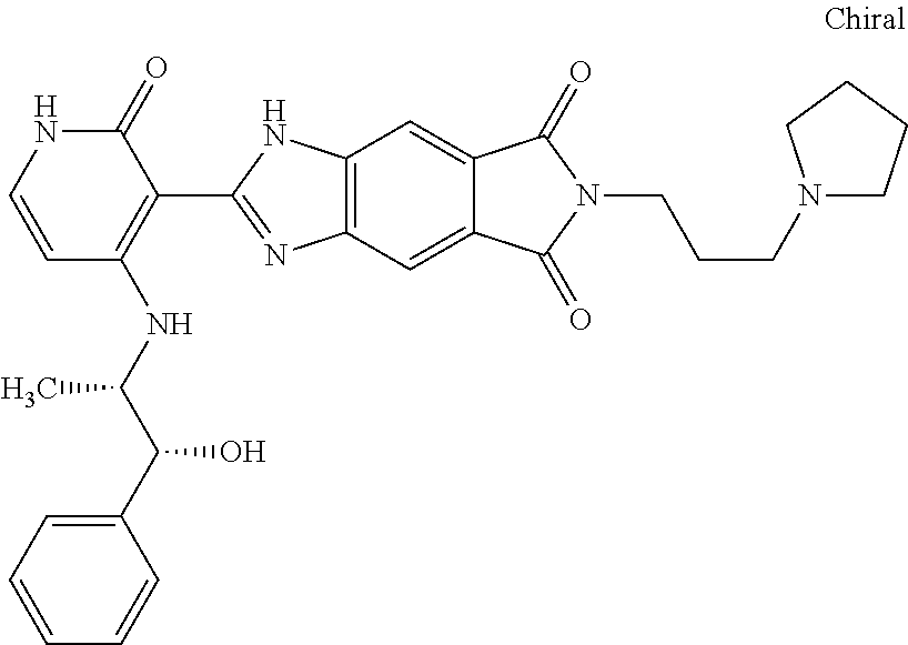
C1=CC(NC(C(C2=CC=CC=C2)O)C)=C(C2=NC3=C(N2)C=C2C(=C3)C(=O)N(CCCN3CCCC3)C2=O)C(=O)N1
